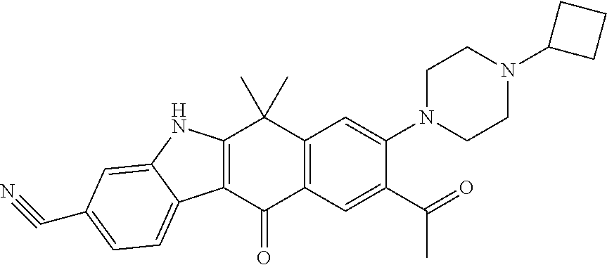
C12=C(C=C(C(=O)C)C(N3CCN(C4CCC4)CC3)=C1)C(=O)C1=C(C2(C)C)NC2=CC(C#N)=CC=C12
